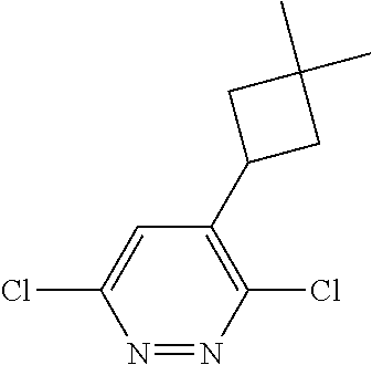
C1=C(Cl)N=NC(Cl)=C1C1CC(C)(C)C1
